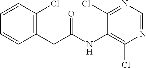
C1(CC(=O)NC2=C(Cl)N=CN=C2Cl)=C(Cl)C=CC=C1
